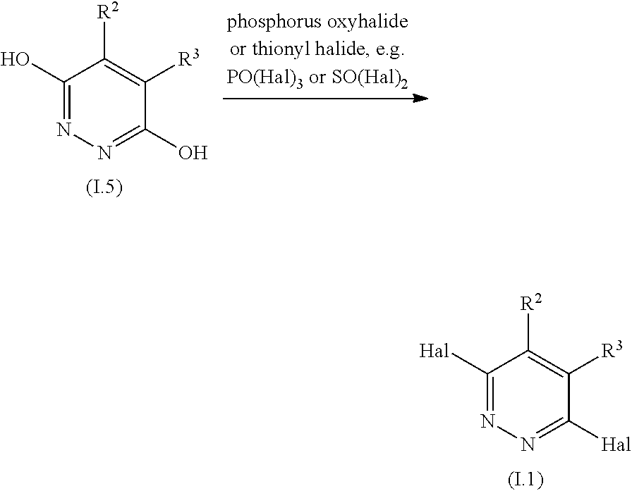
C1([Hal])=NN=C([Hal])C([R3])=C1[R2].C1(O)=NN=C(O)C([R3])=C1[R2]
